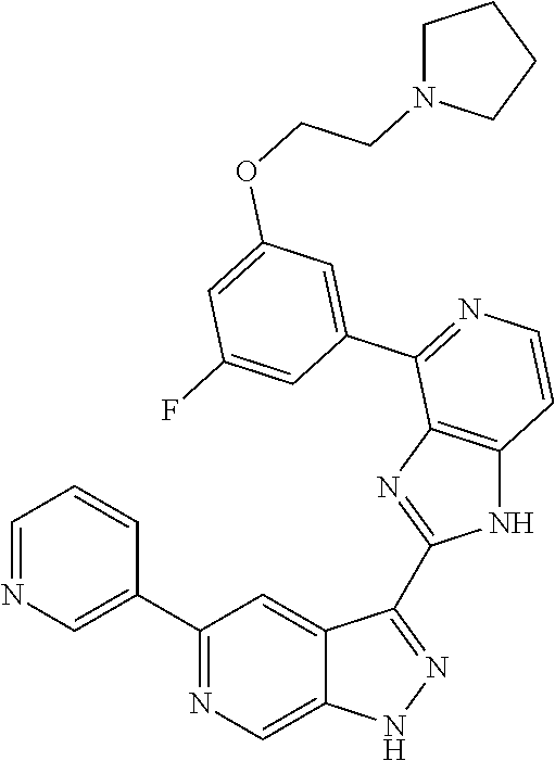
C1(C2=CN=CC=C2)=NC=C2C(=C1)C(C1=NC3=C(N1)C=CN=C3C1=CC(OCCN3CCCC3)=CC(F)=C1)=NN2
